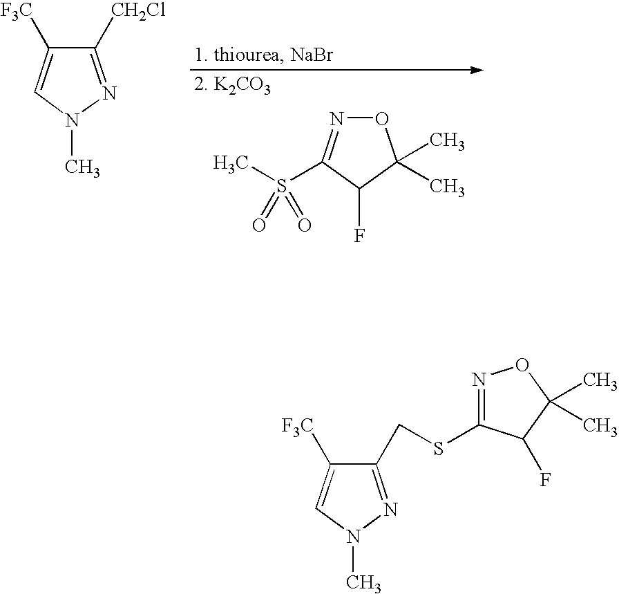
CS(C1=NOC(C)(C)C1F)(=O)=O.C1([CH2Cl])=NN(C)C=C1[F3C].S(CC1=NN(C)C=C1[F3C])C1=NOC(C)(C)C1F
